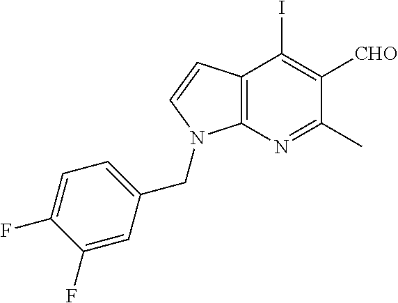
C12=C(N=C(C)C([CHO])=C1I)N(CC1=CC=C(F)C(F)=C1)C=C2
